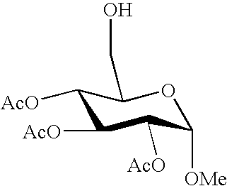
C1([AcO])C(CO)OC([OMe])C([AcO])C1[AcO]
